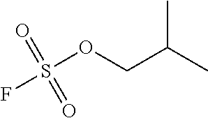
S(OCC(C)C)(=O)(=O)F
